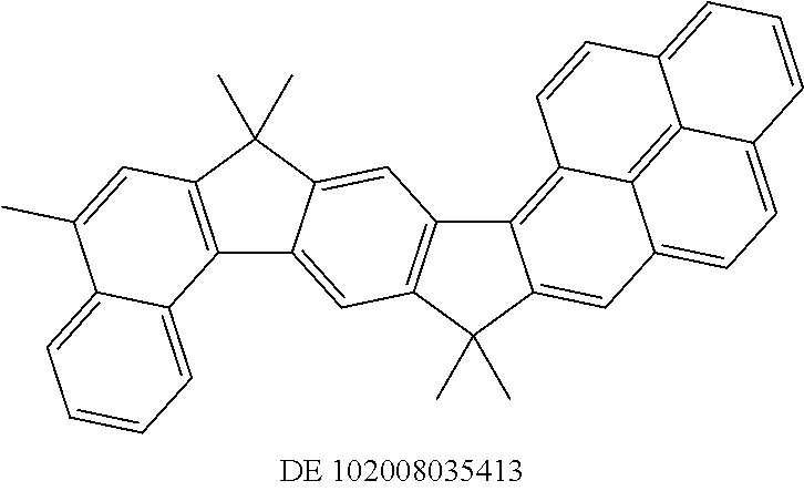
C12=CC3=C(C=C1C(C)(C)C1=C2C2=CC=CC=C2C(C)=C1)C1=C2C4=C5C(=CC=CC5=CC=C4C=C1C3(C)C)C=C2
